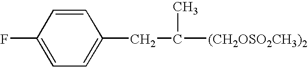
FC1=CC=C(CC([(CH2OSO2CH3)2])C)C=C1
